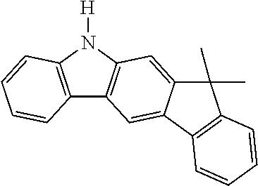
C12=C(N([H])C3=C1C=C1C(=C3)C(C)(C)C3=C1C=CC=C3)C=CC=C2
